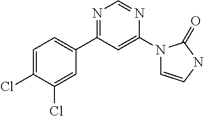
N1=C(C2=CC=C(Cl)C(Cl)=C2)C=C(N2C=CNC2=O)N=C1
